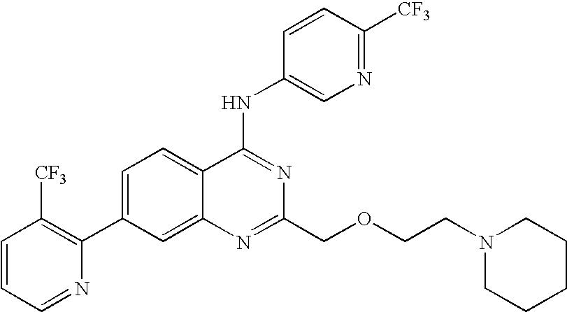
C1=CC=NC(C2=CC=C3C(=C2)N=C(COCCN2CCCCC2)N=C3NC2=CN=C([CF3])C=C2)=C1[CF3]
